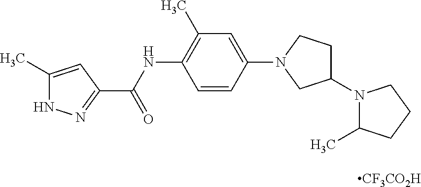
[CF3CO2H].C1=CC(N2CCC(N3C(C)CCC3)C2)=CC(C)=C1NC(=O)C1=NNC(C)=C1
